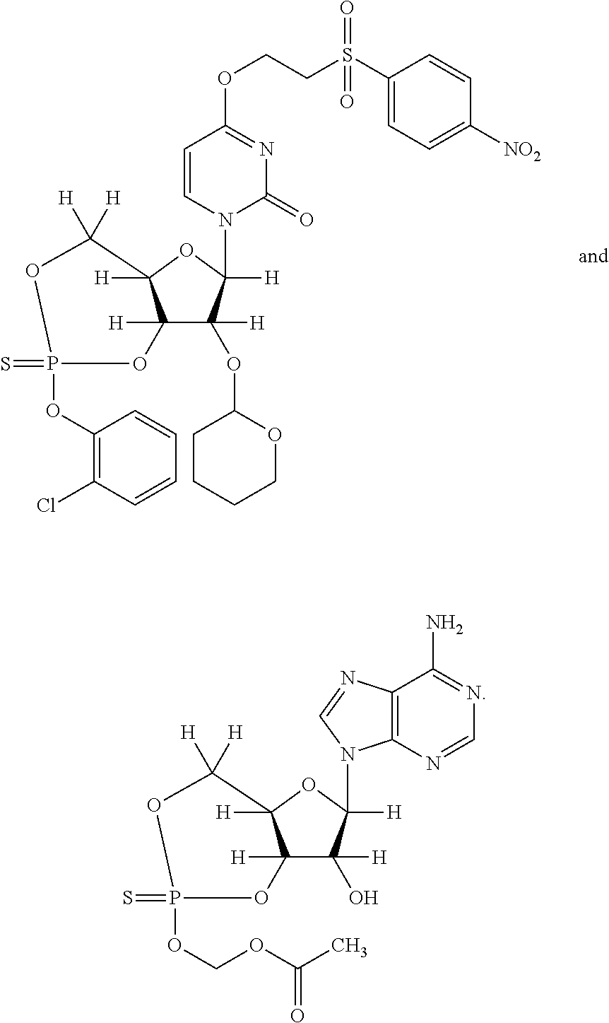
C12([H])C(OC3CCCCO3)([H])C([H])(N3C=CC(OCCS(C4=CC=C([NO2])C=C4)(=O)=O)=NC3=O)OC1([H])C([H])([H])OP(=S)(OC1=C(Cl)C=CC=C1)O2.C12([H])C(O)([H])C([H])(N3C4=C(N=C3)C(N)=NC=N4)OC1([H])C([H])([H])OP(=S)(OCOC(C)=O)O2
